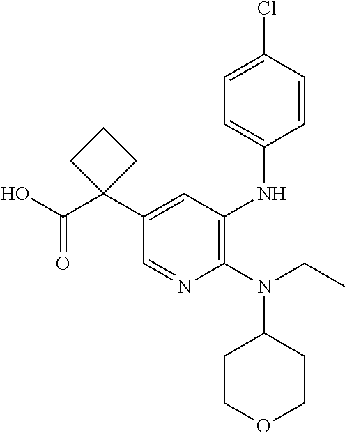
C1=NC(N(CC)C2CCOCC2)=C(NC2=CC=C(Cl)C=C2)C=C1C1(C(O)=O)CCC1
